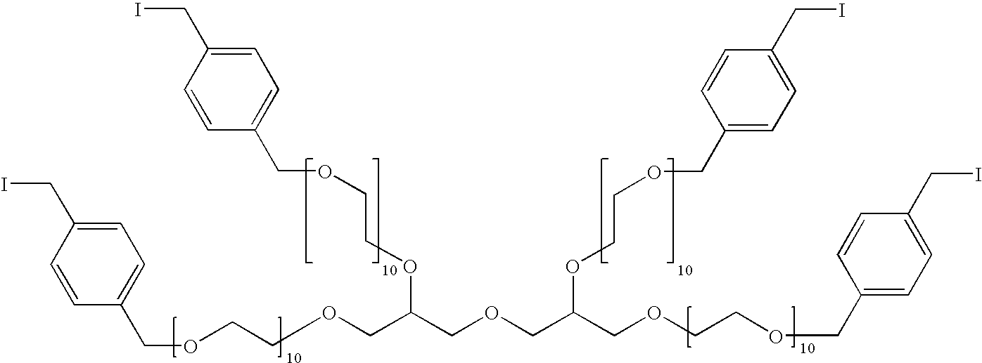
C(OCCOCC(COCC(COCCOCC1=CC=C(CI)C=C1)OCCOCC1=CC=C(CI)C=C1)OCCOCC1=CC=C(CI)C=C1)C1=CC=C(CI)C=C1
